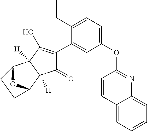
C1(=O)C(C2=CC(OC3=NC4=CC=CC=C4C=C3)=CC=C2CC)=C(O)C2([H])C1([H])C1OC2CC1
